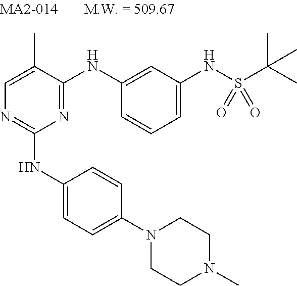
C1=C(C)C(NC2=CC(NS(=O)(C(C)(C)C)=O)=CC=C2)=NC(NC2=CC=C(N3CCN(C)CC3)C=C2)=N1
